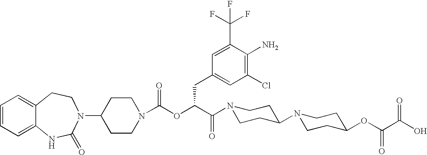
C1(N2C(=O)NC3=CC=CC=C3CC2)CCN(C(OC(C(N2CCC(N3CCC(OC(C(O)=O)=O)CC3)CC2)=O)CC2=CC(Cl)=C(N)C(C(F)(F)F)=C2)=O)CC1
